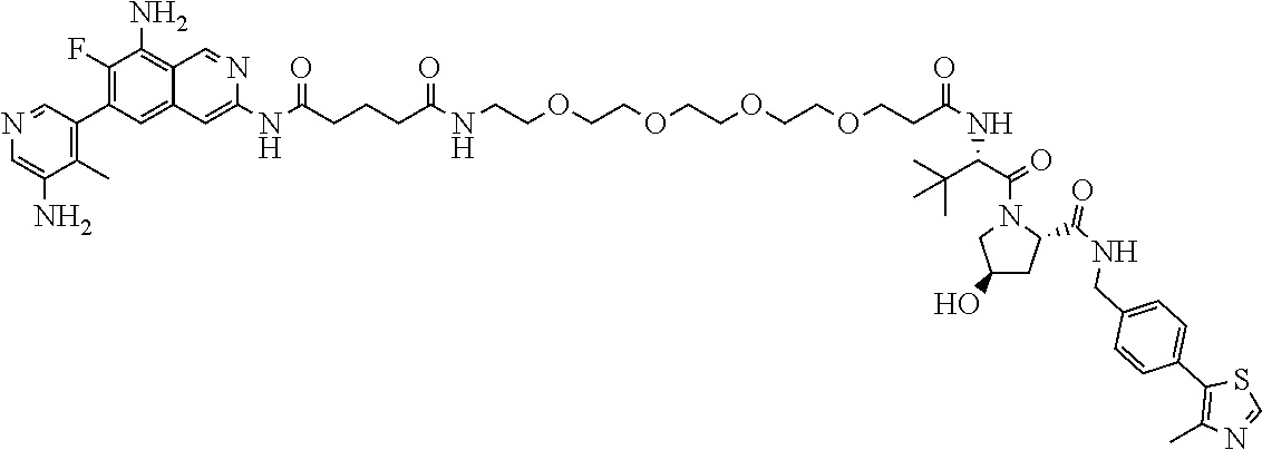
N(C(CCCC(NCCOCCOCCOCCOCCC(NC(C(N1CC(O)CC1C(NCC1=CC=C(C2=C(C)N=CS2)C=C1)=O)=O)C(C)(C)C)=O)=O)=O)C1=CC2=CC(C3=C(C)C(N)=CN=C3)=C(F)C(N)=C2C=N1
